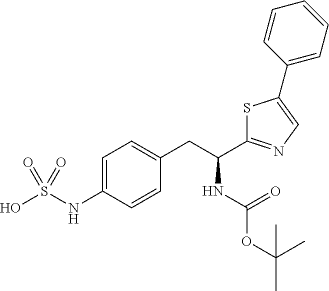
C1=C(NS(O)(=O)=O)C=CC(CC(C2=NC=C(C3=CC=CC=C3)S2)NC(OC(C)(C)C)=O)=C1
